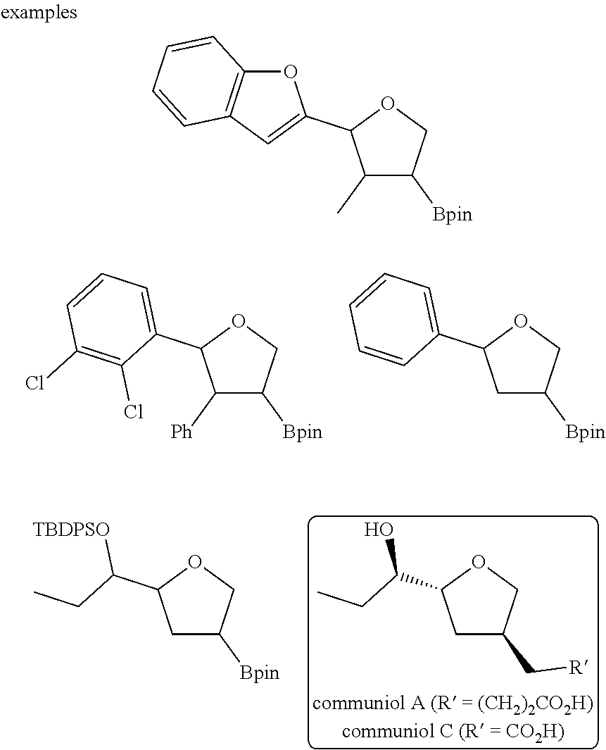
C1([Ph])C([Bpin])COC1C1=CC=CC(Cl)=C1Cl.C1C([Bpin])COC1C1=CC=CC=C1.C1C(C[R])COC1C(CC)O.C1C([Bpin])COC1C(CC)[TBDPSO].C1(C)C([Bpin])COC1C1=CC2=C(O1)C=CC=C2
